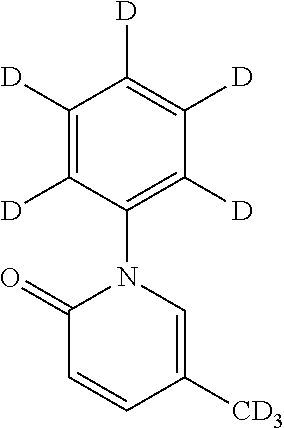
C1([D])=C([D])C(N2C(=O)C=CC([CD3])=C2)=C([D])C([D])=C1[D]
